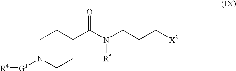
C1N([G1][R4])CCC(C(N(CCC[X3])[R5])=O)C1
